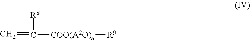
C=C([COO(A2O)n][R9])[R8]
